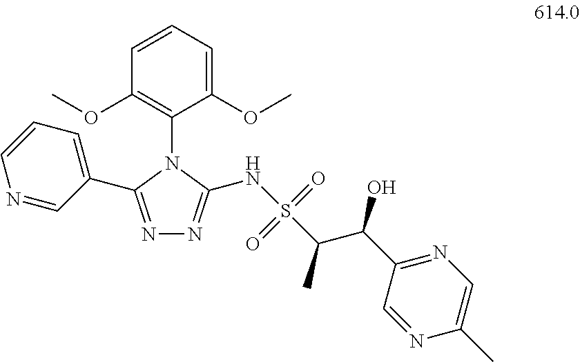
N1=C(C2=CC=CN=C2)N(C2=C(OC)C=CC=C2OC)C(NS(C(C(C2=NC=C(C)N=C2)O)C)(=O)=O)=N1
